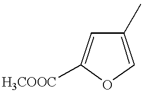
C1(C)=COC([H3COOC])=C1
